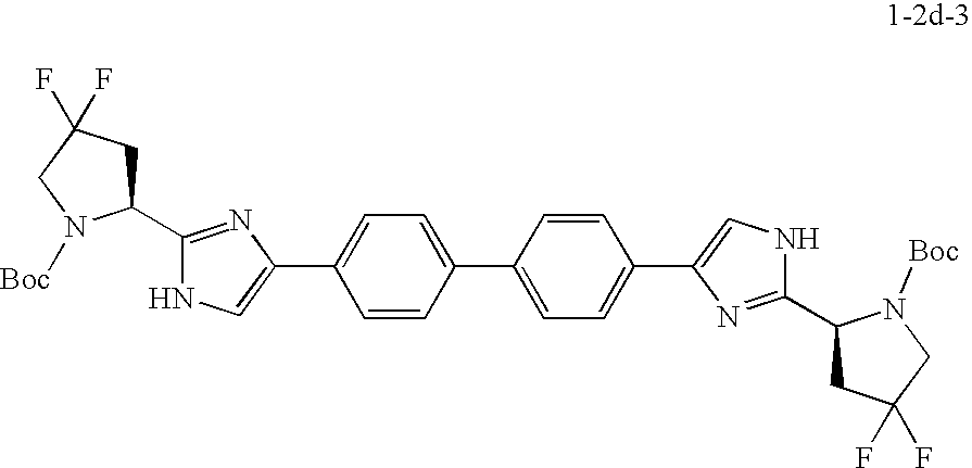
C1(C2=NC(C3=CC=C(C4=CC=C(C5=CNC(C6CC(F)(F)CN6[Boc])=N5)C=C4)C=C3)=CN2)CC(F)(F)CN1[Boc]
